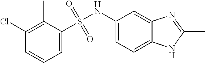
C12=CC=C(NS(=O)(=O)C3=CC=CC(Cl)=C3C)C=C1N=C(C)N2
